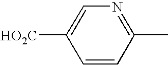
C1([HO2C])=CN=C(C)C=C1
